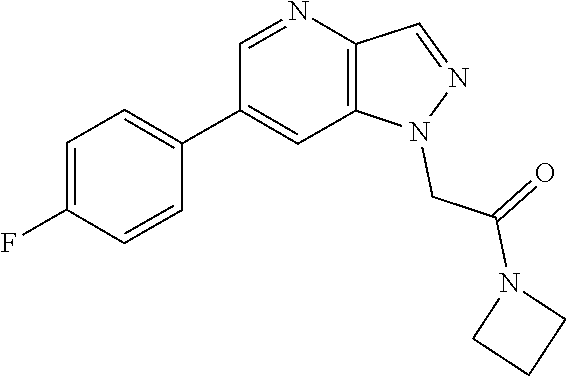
C1(C2=CC3=C(N=C2)C=NN3CC(N2CCC2)=O)=CC=C(F)C=C1
